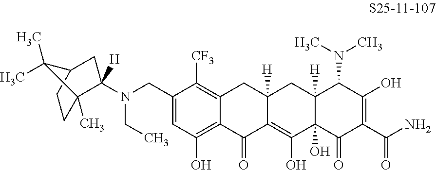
C1=C(CN(C2([H])C3(C)CCC(C2)C3(C)C)CC)C([CF3])=C2C(=C1O)C(=O)C1=C(O)C3(O)C([H])(CC1([H])C2)C(N(C)C)C(O)=C(C(N)=O)C3=O
